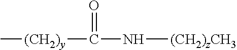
[(CH2)y](C(=O)N[(CH2)zCH3])C
